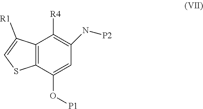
C12=C(C(O[P1])=CC(N[P2])=C1[R4])SC=C2[R1]
